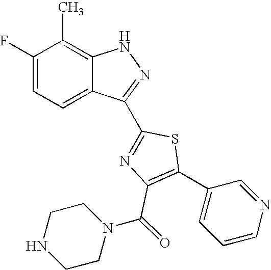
C1(F)=CC=C2C(=C1C)NN=C2C1=NC(C(N2CCNCC2)=O)=C(C2=CC=CN=C2)S1
